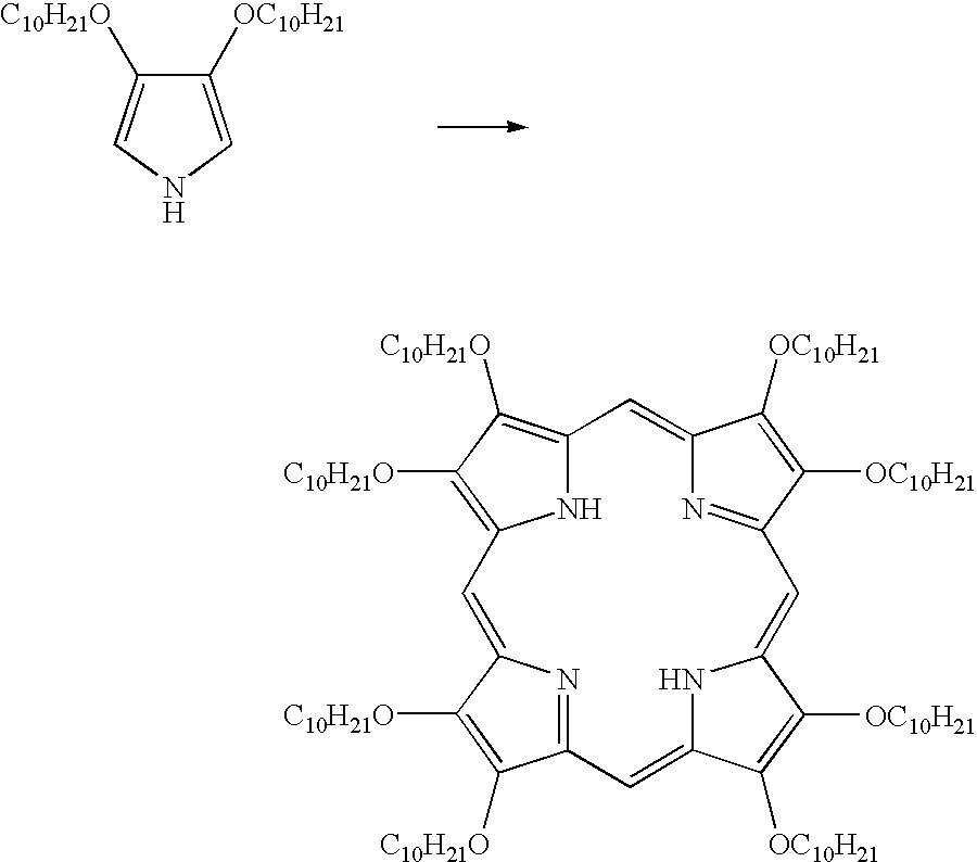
C12=C([C10H21O])C([C10H21O])=C(N1)C=C1C([C10H21O])=C([C10H21O])C(=N1)C=C1NC(=CC3=NC(=C2)C([OC10H21])=C3[OC10H21])C([OC10H21])=C1[OC10H21].N1C=C([OC10H21])C([C10H21O])=C1
